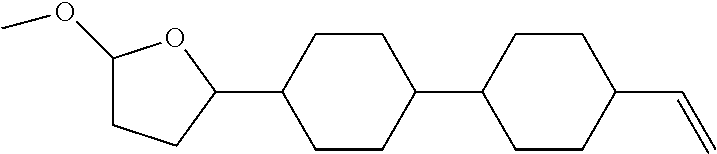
C1(OC)CCC(C2CCC(C3CCC(C=C)CC3)CC2)O1
